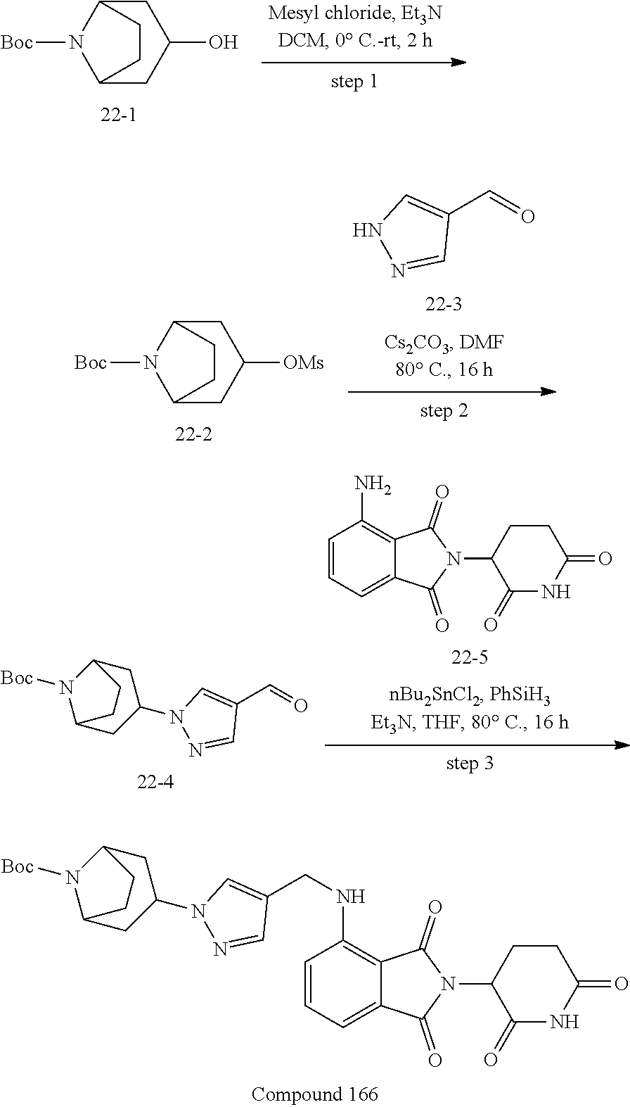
C12CC(O)CC(N1[Boc])CC2.C(=O)C1=CNN=C1.C12CC([OMs])CC(N1[Boc])CC2.C(=O)C1=CN(C2CC3N([Boc])C(C2)CC3)N=C1.C1=CC=C2C(=C1N)C(=O)N(C1CCC(=O)NC1=O)C2=O.C1=CC=C2C(=C1NCC1=CN(C3CC4N([Boc])C(C3)CC4)N=C1)C(=O)N(C1CCC(=O)NC1=O)C2=O
